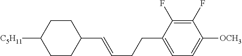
C1CC([C5H11])CCC1C=CCCC1=CC=C([OCH3])C(F)=C1F
